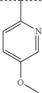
C1(C(C)C)=CC=C(OC)C=N1
